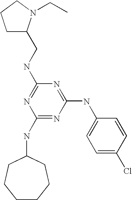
C1(NC2CCCCCC2)=NC(NC2=CC=C(Cl)C=C2)=NC(NCC2CCCN2CC)=N1
